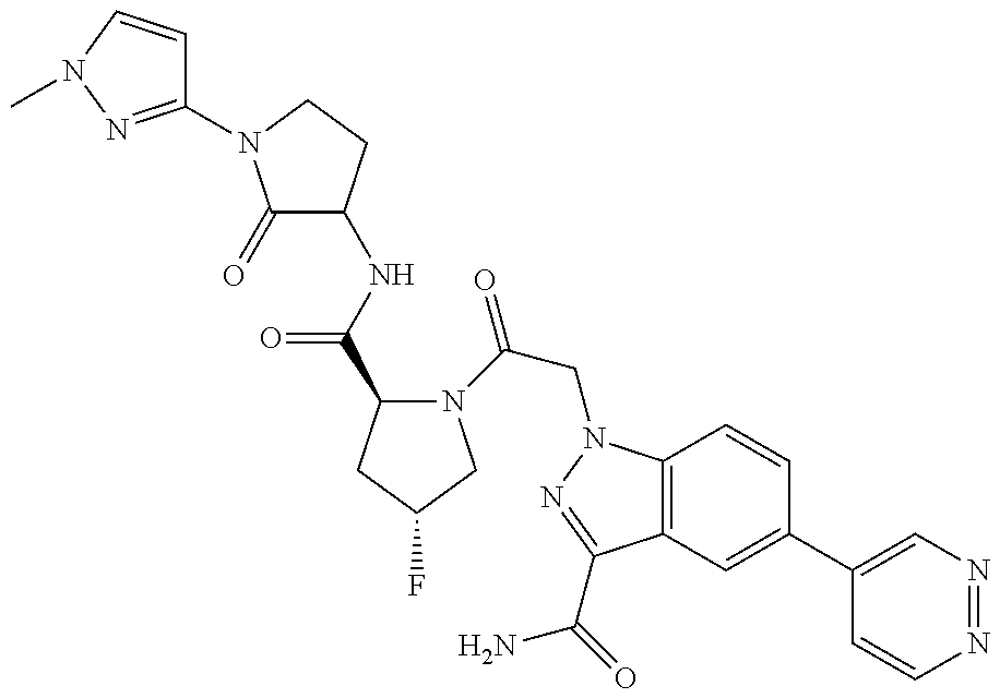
C1(N2C(=O)C(NC(=O)C3N(C(=O)CN4C5=C(C(C(N)=O)=N4)C=C(C4=CN=NC=C4)C=C5)CC(F)C3)CC2)=NN(C)C=C1
